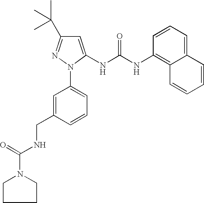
C1=CC(NC(NC2=CC(C(C)(C)C)=NN2C2=CC=CC(CNC(=O)N3CCCC3)=C2)=O)=C2C(=C1)C=CC=C2
